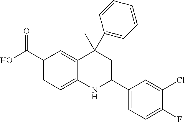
C1(C(O)=O)=CC=C2C(=C1)C(C)(C1=CC=CC=C1)CC(C1=CC=C(F)C(Cl)=C1)N2
